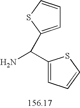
NC(C1=CC=CS1)C1=CC=CS1
